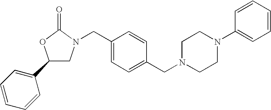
C1(C2=CC=CC=C2)CN(CC2=CC=C(CN3CCN(C4=CC=CC=C4)CC3)C=C2)C(=O)O1
